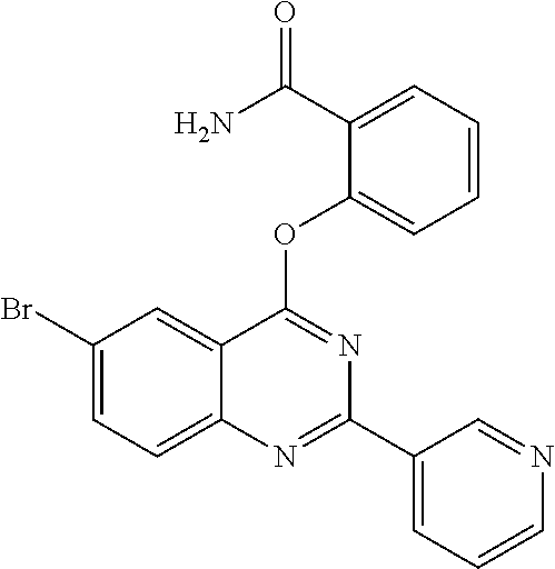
C1(Br)=CC=C2C(=C1)C(OC1=CC=CC=C1C(N)=O)=NC(C1=CC=CN=C1)=N2
